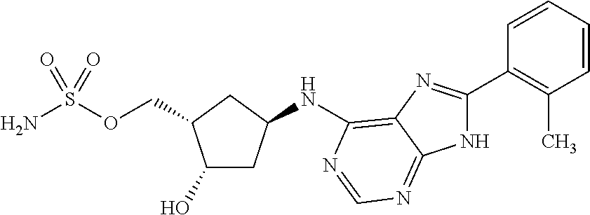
C1(O)CC(NC2=C3N=C(C4=C(C)C=CC=C4)NC3=NC=N2)CC1COS(N)(=O)=O
